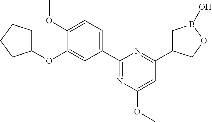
C1(C2=NC(OC)=CC(C3CB(O)OC3)=N2)=CC=C(OC)C(OC2CCCC2)=C1
